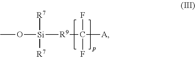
CO[Si]([R9]C([A])(F)F)([R7])[R7]
